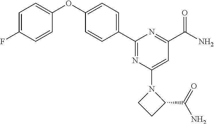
C1=CC(C2=NC(N3CCC3C(N)=O)=CC(C(N)=O)=N2)=CC=C1OC1=CC=C(F)C=C1
